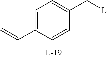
C1=C(C=C)C=CC(C[L])=C1
